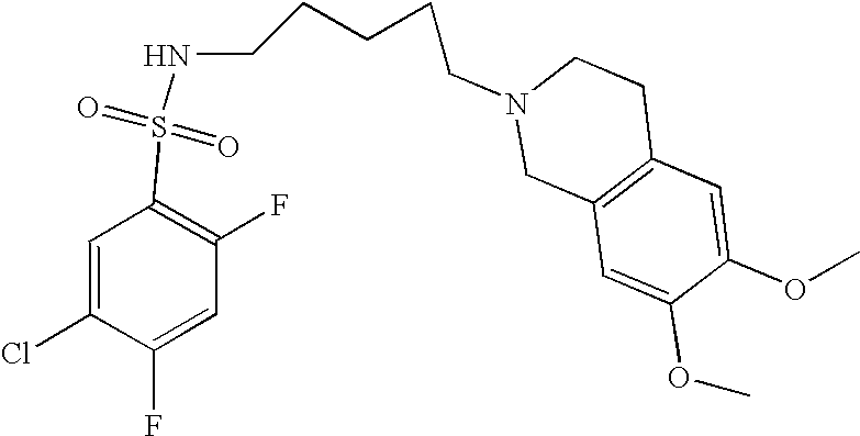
N(S(C1=C(F)C=C(F)C(Cl)=C1)(=O)=O)CCCCCN1CC2=C(CC1)C=C(OC)C(OC)=C2
